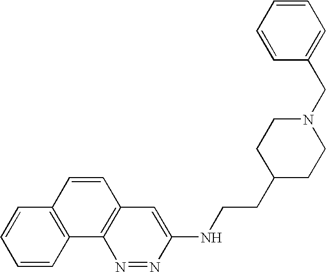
C1=CC2=C(C=C1)C=CC1=C2N=NC(NCCC2CCN(CC3=CC=CC=C3)CC2)=C1
